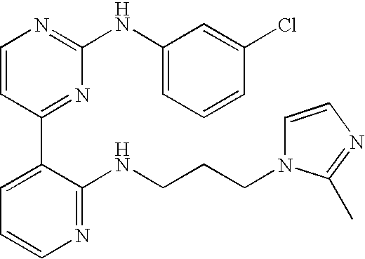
C1=CC(C2=CC=CN=C2NCCCN2C=CN=C2C)=NC(NC2=CC=CC(Cl)=C2)=N1
